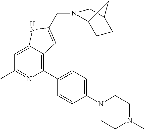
C1=C2C(=C(C3=CC=C(N4CCN(C)CC4)C=C3)N=C1C)C=C(CN1C3CCC(C1)C3)N2
